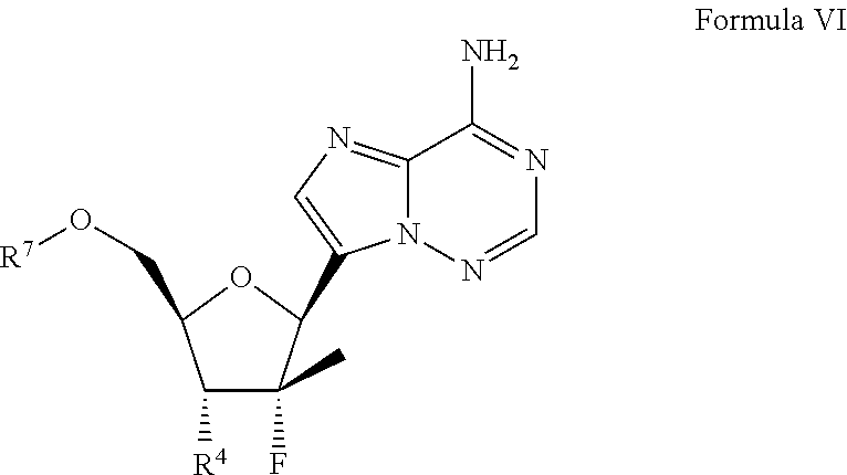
N12C(=NC=C1C1C(F)(C)C([R4])C(CO[R7])O1)C(N)=NC=N2
